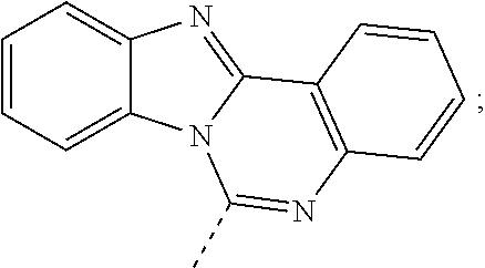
N12C(=NC3=CC=CC=C13)C1=C(N=C2C)C=CC=C1
